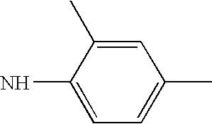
C1=C(C)C(N)=CC=C1C
